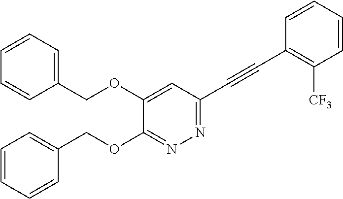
C1(OCC2=CC=CC=C2)=CC(C#CC2=C([CF3])C=CC=C2)=NN=C1OCC1=CC=CC=C1
